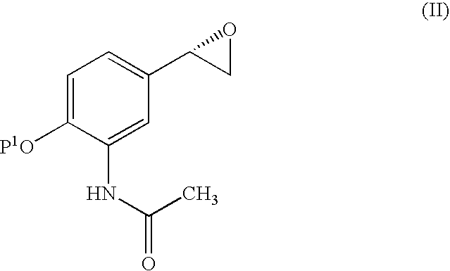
C1=C([P1O])C(NC(=O)C)=CC(C2CO2)=C1
